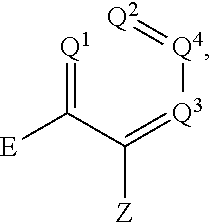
[Q1]=C(C(=[Q3][Q4]=[Q2])[Z])[E]
